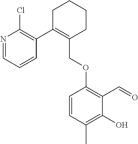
C1C(C2=C(Cl)N=CC=C2)=C(COC2=C(C=O)C(O)=C(C)C=C2)CCC1
